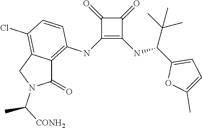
C1(NC2=C3C(=C(Cl)C=C2)CN(C([CONH2])C)C3=O)=C(NC(C2=CC=C(C)O2)C(C)(C)C)C(=O)C1=O
